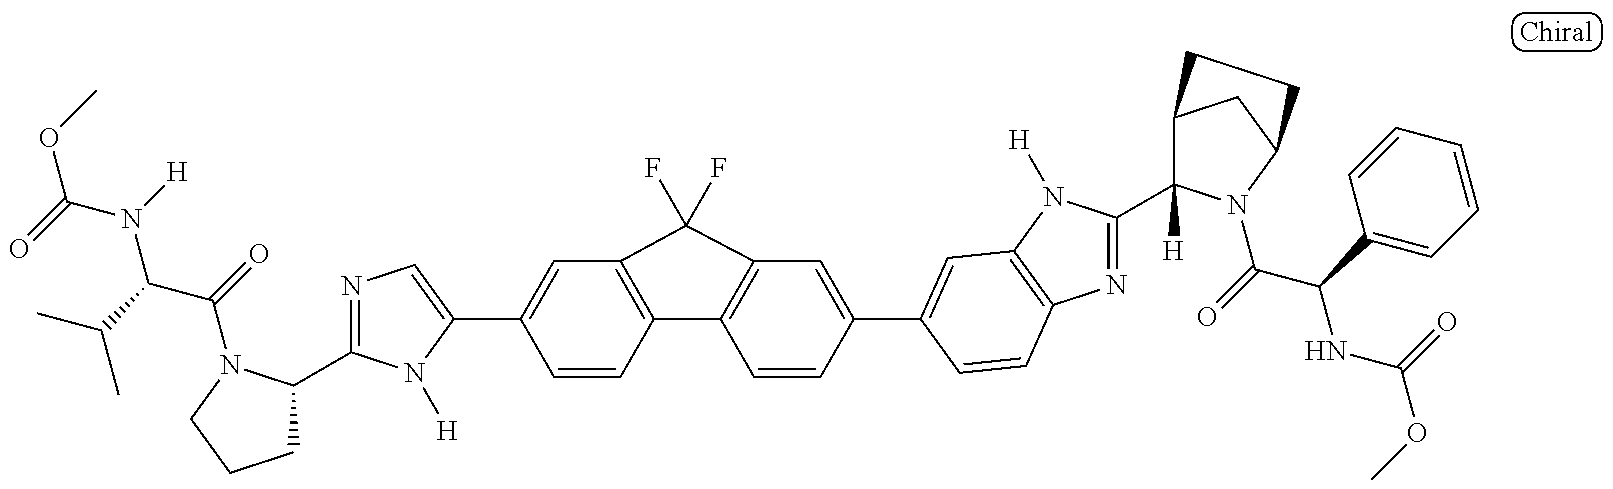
N1=C(C2CCCN2C(C(N(C(OC)=O)[H])C(C)C)=O)N([H])C(C2=CC3=C(C=C2)C2=C(C=C(C4=CC5=C(N=C(C6([H])C7CC(N6C(C(NC(OC)=O)C6=CC=CC=C6)=O)CC7)N5[H])C=C4)C=C2)C3(F)F)=C1
